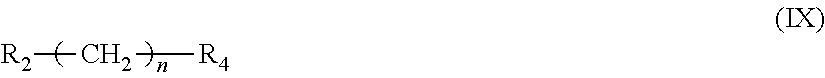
[R2]C[R4]
